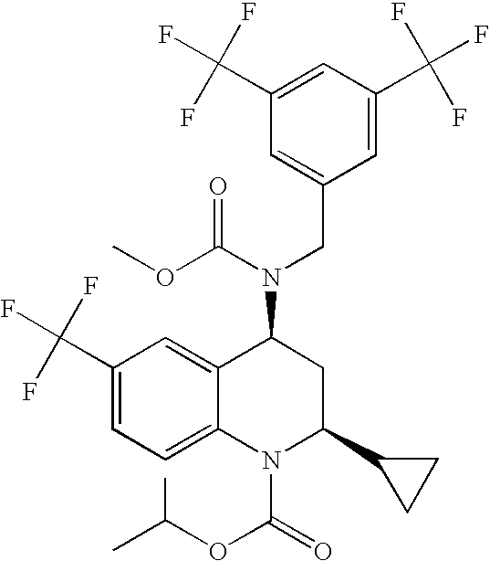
C1(C(F)(F)F)=CC=C2C(=C1)C(N(C(OC)=O)CC1=CC(C(F)(F)F)=CC(C(F)(F)F)=C1)CC(C1CC1)N2C(=O)OC(C)C
